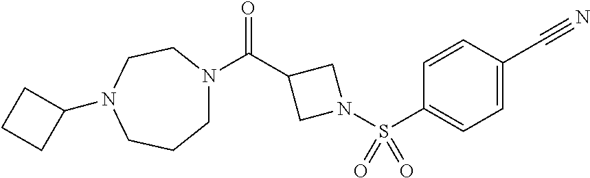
C1N(C(C2CN(S(C3=CC=C(C#N)C=C3)(=O)=O)C2)=O)CCN(C2CCC2)CC1
